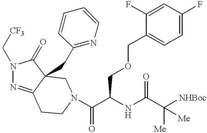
N1(C[CF3])N=C2C(CC3=NC=CC=C3)(C1=O)CN(C(C(NC(=O)C([Me])([Me])[NHBoc])COCC1=CC=C(F)C=C1F)=O)CC2
